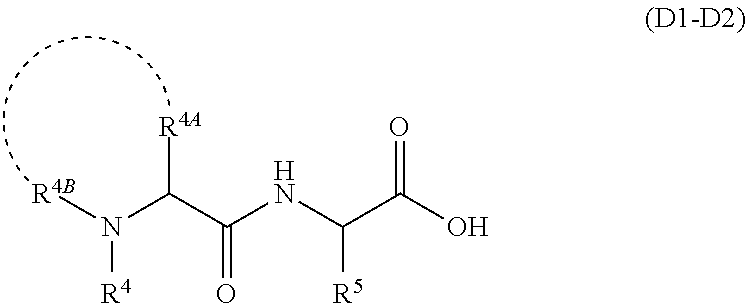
C([R4A])(N([R4])[R4B])C(NC(C(O)=O)[R5])=O
